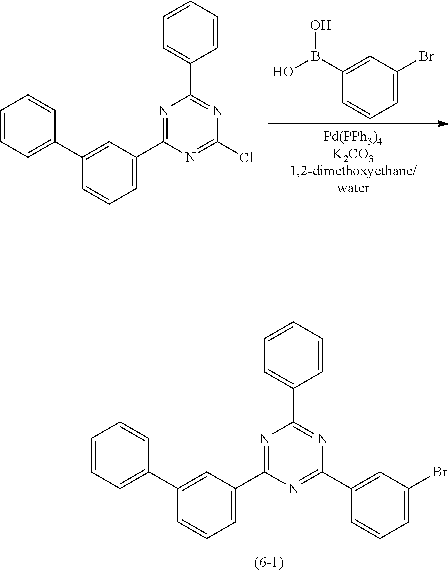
C1(B(O)O)=CC(Br)=CC=C1.C1=CC=C(C2=NC(C3=CC=CC=C3)=NC(Cl)=N2)C=C1C1=CC=CC=C1.C1=CC=C(C2=NC(C3=CC=CC=C3)=NC(C3=CC(Br)=CC=C3)=N2)C=C1C1=CC=CC=C1
